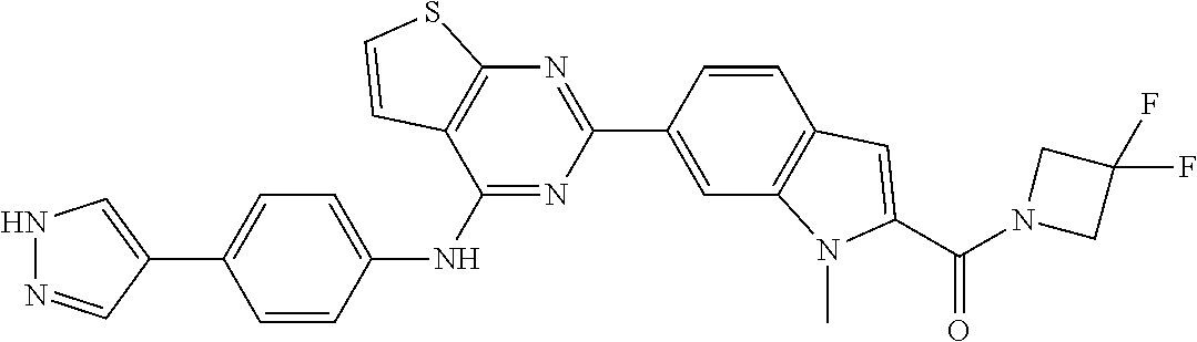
N1=C(NC2=CC=C(C3=CNN=C3)C=C2)C2=C(N=C1C1=CC3=C(C=C1)C=C(C(=O)N1CC(F)(F)C1)N3C)SC=C2
